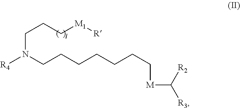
C(CC[M1][R])N(CCCCCCC[M]C([R3])[R2])[R4]
